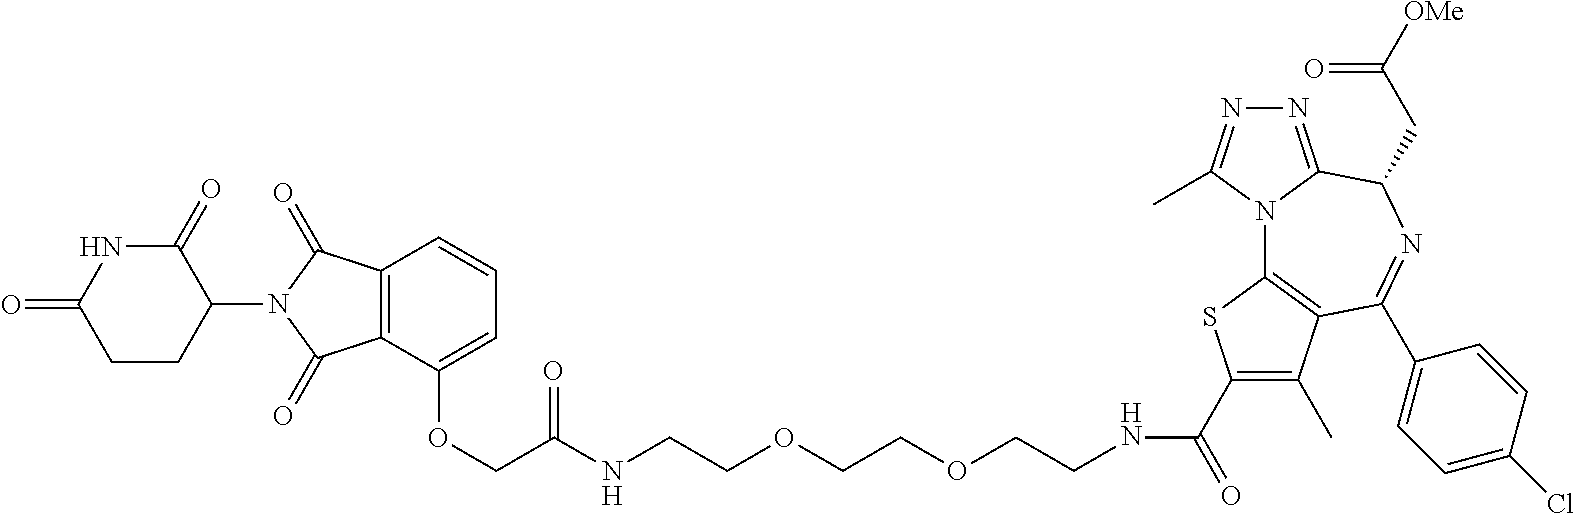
N12C3=C(C(C4=CC=C(Cl)C=C4)=NC(CC([OMe])=O)C1=NN=C2C)C(C)=C(C(=O)NCCOCCOCCNC(COC1=CC=CC2=C1C(=O)N(C1CCC(=O)NC1=O)C2=O)=O)S3
